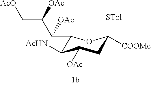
C1(C(C(C[AcO])[OAc])[OAc])C([AcHN])C([OAc])CC([STol])([COOMe])O1
